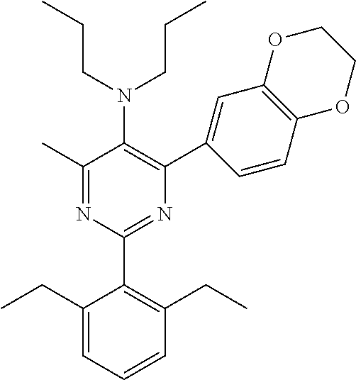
C1(C)=NC(C2=C(CC)C=CC=C2CC)=NC(C2=CC3=C(C=C2)OCCO3)=C1N(CCC)CCC
